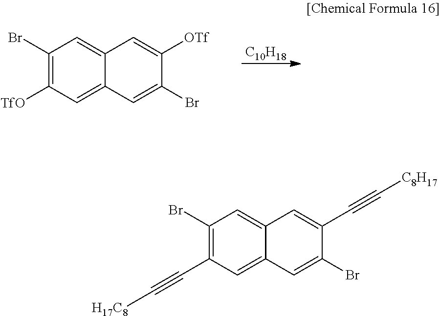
[C10H18].C1(Br)=C([TfO])C=C2C(=C1)C=C([OTf])C(Br)=C2.C1(Br)=C(C#C[H17C8])C=C2C(=C1)C=C(C#C[C8H17])C(Br)=C2
